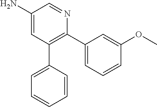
C1(N)=CC(C2=CC=CC=C2)=C(C2=CC=CC(OC)=C2)N=C1
